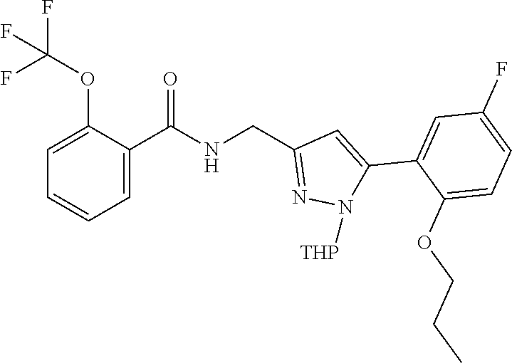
C1=C(C(NCC2=NN([THP])C(C3=CC(F)=CC=C3OCCC)=C2)=O)C(OC(F)(F)F)=CC=C1
